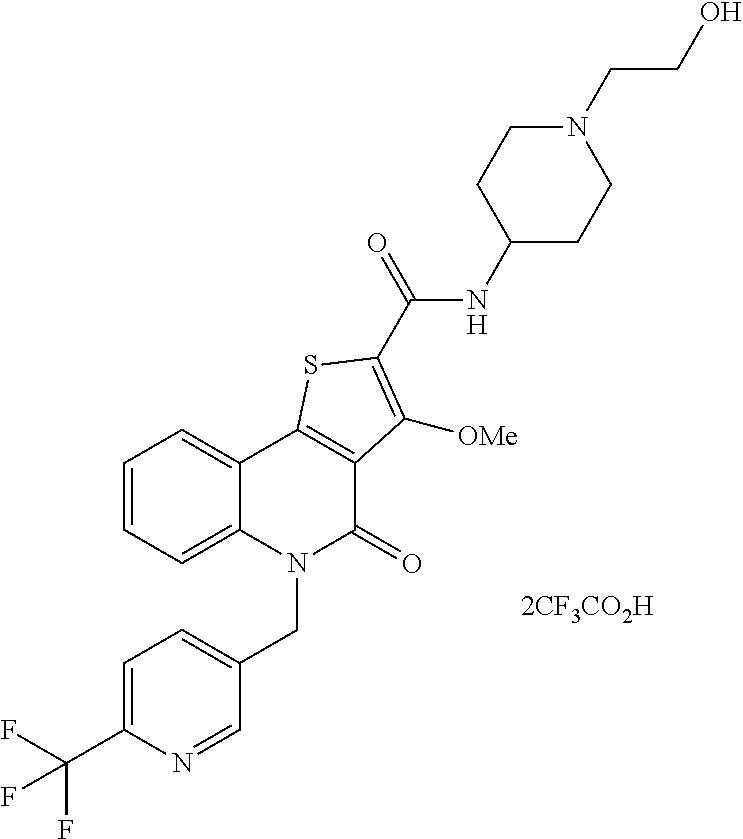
C1=CC=C2C(=C1)C1=C(C(=O)N2CC2=CC=C(C(F)(F)F)N=C2)C([OMe])=C(C(NC2CCN(CCO)CC2)=O)S1
